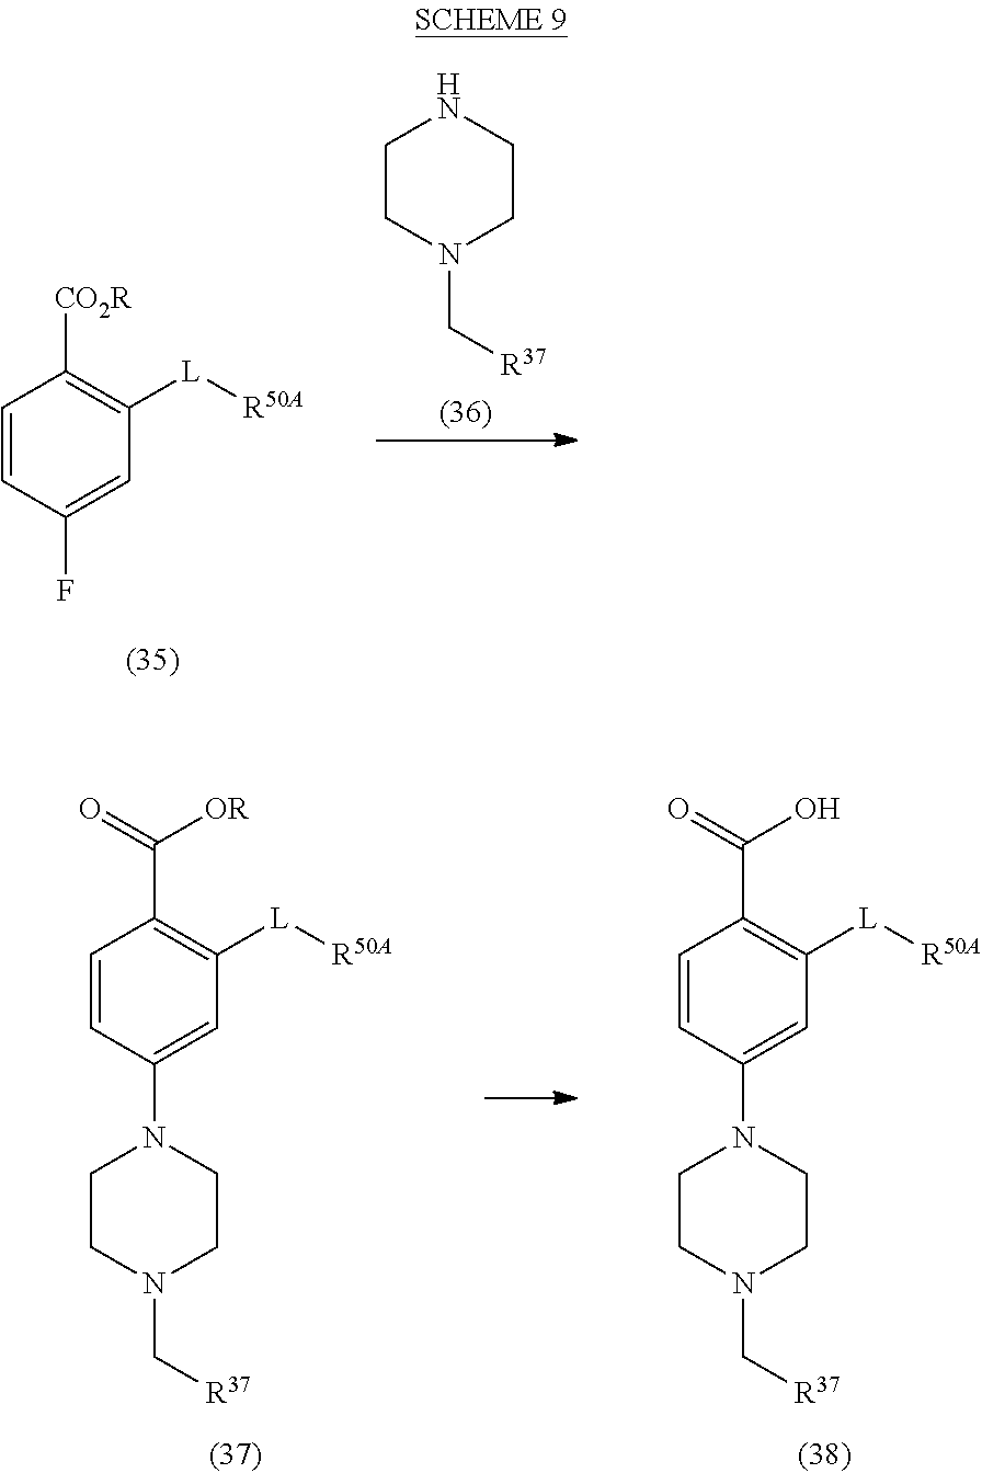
C1=CC(F)=CC([L][R50A])=C1[CO2R].C1CN(C[R37])CCN1.C1=C(N2CCN(C[R37])CC2)C=CC(C(=O)[OR])=C1[L][R50A].C1=C(N2CCN(C[R37])CC2)C=CC(C(=O)O)=C1[L][R50A]
